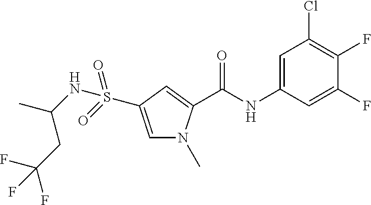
C1=C(S(NC(C)CC(F)(F)F)(=O)=O)C=C(C(NC2=CC(Cl)=C(F)C(F)=C2)=O)N1C
